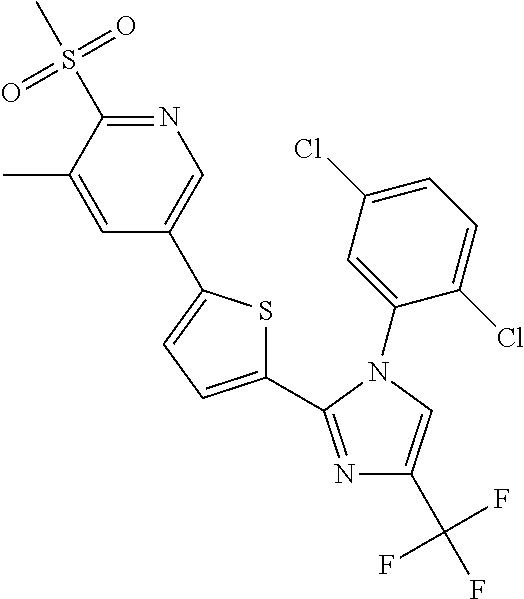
N1=C(C2=CC=C(C3=CN=C(S(C)(=O)=O)C(C)=C3)S2)N(C2=CC(Cl)=CC=C2Cl)C=C1C(F)(F)F
